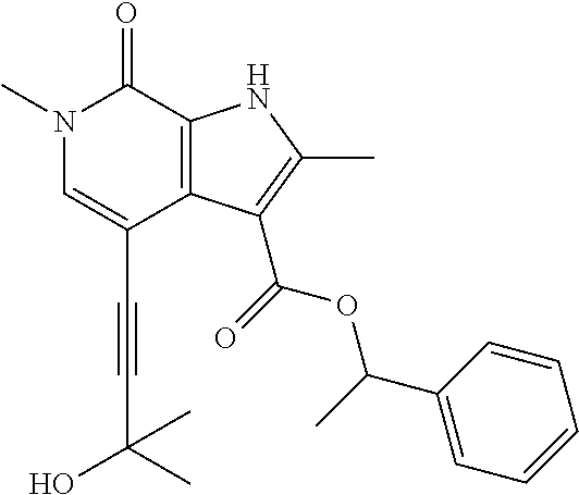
C(C1=CN(C)C(=O)C2=C1C(C(=O)OC(C1=CC=CC=C1)C)=C(C)N2)#CC(O)(C)C
